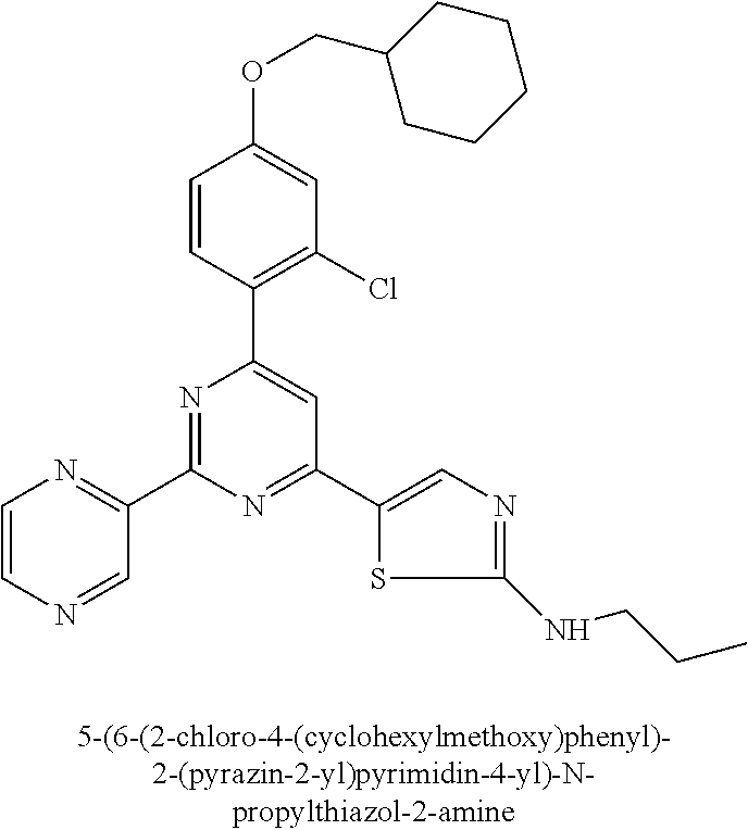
C1=CC(C2=CC(C3=CN=C(NCCC)S3)=NC(C3=NC=CN=C3)=N2)=C(Cl)C=C1OCC1CCCCC1
